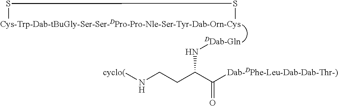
[Cys-Trp-Dab-tBuGly-Ser-Ser-DPro-Pro-Nle-Ser-Tyr-Dab-Orn-Cys]1SS1.[DDab-Gln]NC(CCN[cyclo(])C([Dab-DPhe-Leu-Dab-Dab-Thr-)])=O
